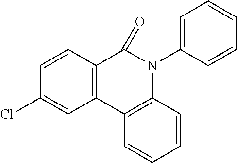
C12=C(C3=C(N(C4=CC=CC=C4)C1=O)C=CC=C3)C=C(Cl)C=C2
